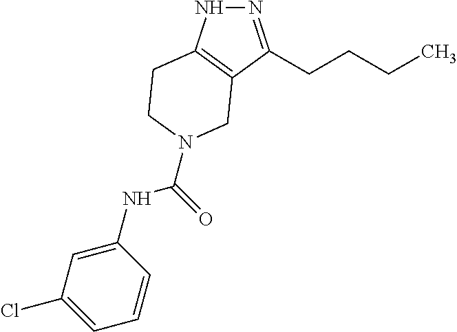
N1=C(CCCC)C2=C(N1)CCN(C(NC1=CC(Cl)=CC=C1)=O)C2
